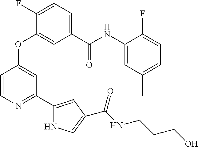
O(C1=CC(C2=CC(C(=O)NCCCO)=CN2)=NC=C1)C1=CC(C(NC2=CC(C)=CC=C2F)=O)=CC=C1F
